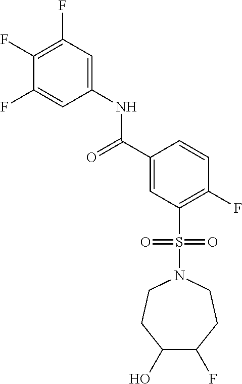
C1(F)=C(F)C=C(NC(C2=CC(S(N3CCC(O)C(F)CC3)(=O)=O)=C(F)C=C2)=O)C=C1F
